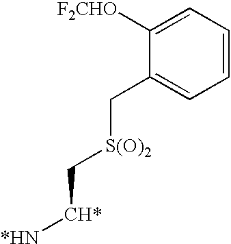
C1([F2CHO])=CC=CC=C1C[S(O)2]C[CH*][*HN]
